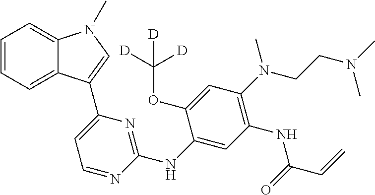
C1=CC=C2C(=C1)N(C)C=C2C1=CC=NC(NC2=CC(NC(C=C)=O)=C(N(CCN(C)C)C)C=C2OC([D])([D])[D])=N1
